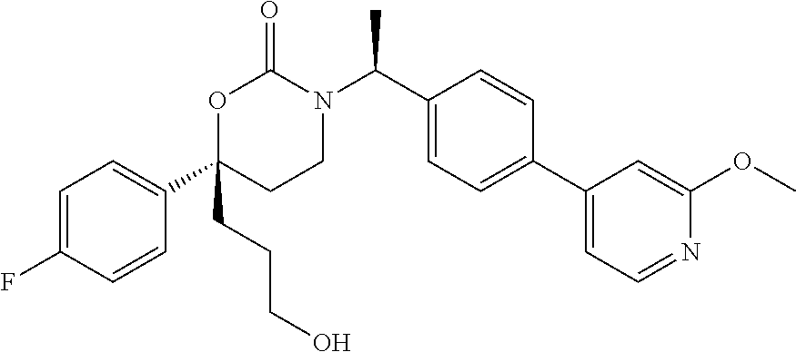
C1=C(F)C=CC(C2(CCCO)CCN(C(C3=CC=C(C4=CC=NC(OC)=C4)C=C3)C)C(=O)O2)=C1
